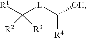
[R4]C([L]C([R1])([R2])[R3])[OH]
